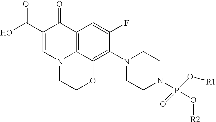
C1(C(O)=O)=CN2C3=C(C1=O)C=C(F)C(N1CCN(P(O[R2])(=O)O[R1])CC1)=C3OCC2
